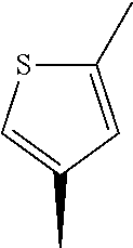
C1(C)=CC(C)=CS1
